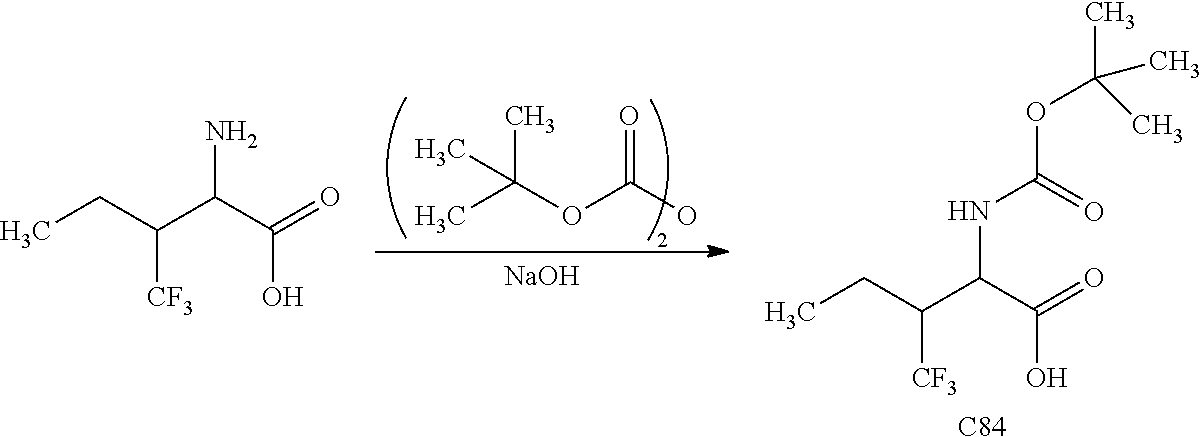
O=C(O)OC(C)(C)C.[NaOH].NC(C(=O)O)C(CC)[CF3].[C84].N(C(C(=O)O)C(CC)[CF3])C(OC(C)(C)C)=O
